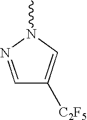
C1=NN(C)C=C1[C2F5]
